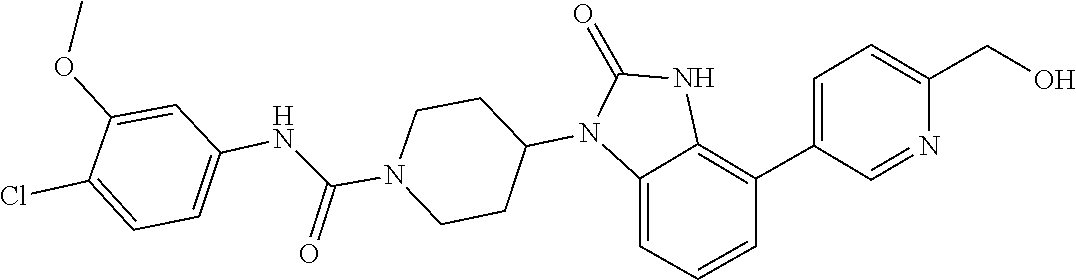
C1CN(C(NC2=CC=C(Cl)C(OC)=C2)=O)CCC1N1C(=O)NC2=C(C3=CC=C(CO)N=C3)C=CC=C12
